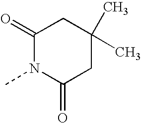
C1(=O)N(C)C(=O)CC(C)(C)C1
